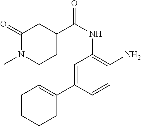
C1=C(C2=CCCCC2)C=CC(N)=C1NC(C1CC(=O)N(C)CC1)=O
